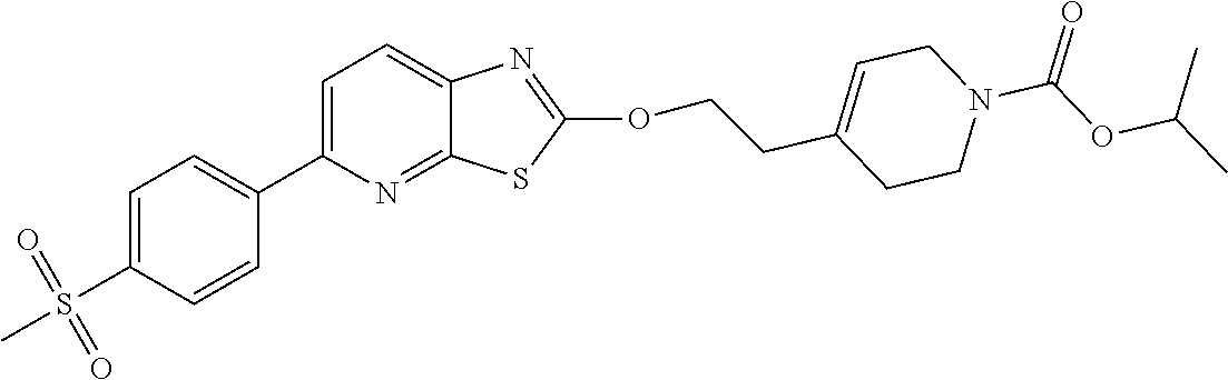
C1=C(C2=CC=C(S(=O)(=O)C)C=C2)N=C2C(=C1)N=C(OCCC1=CCN(C(OC(C)C)=O)CC1)S2
